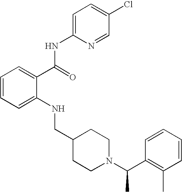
C1=CC=C(NCC2CCN(C(C)C3=C(C)C=CC=C3)CC2)C(C(NC2=CC=C(Cl)C=N2)=O)=C1
